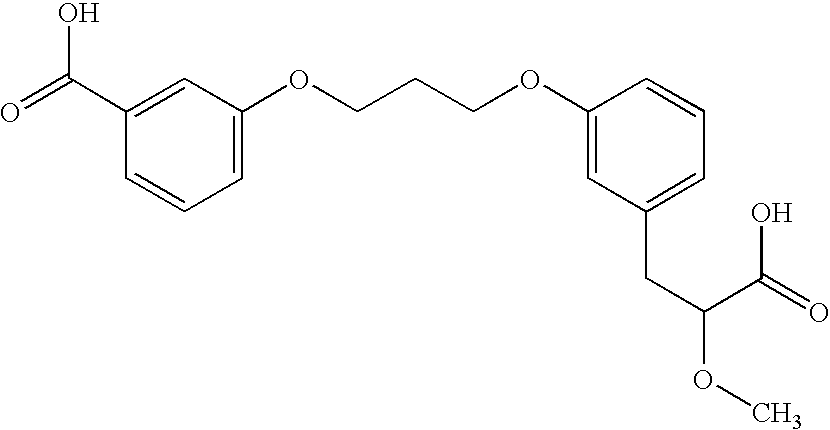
C1=C(OCCCOC2=CC(CC(C(=O)O)OC)=CC=C2)C=C(C(=O)O)C=C1
